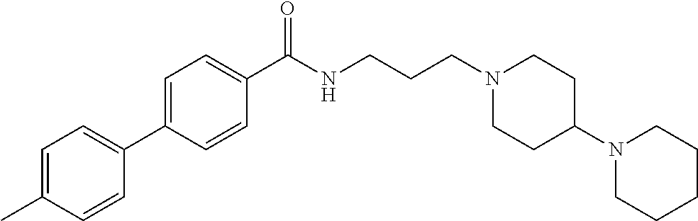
C1(C(NCCCN2CCC(N3CCCCC3)CC2)=O)=CC=C(C2=CC=C(C)C=C2)C=C1
